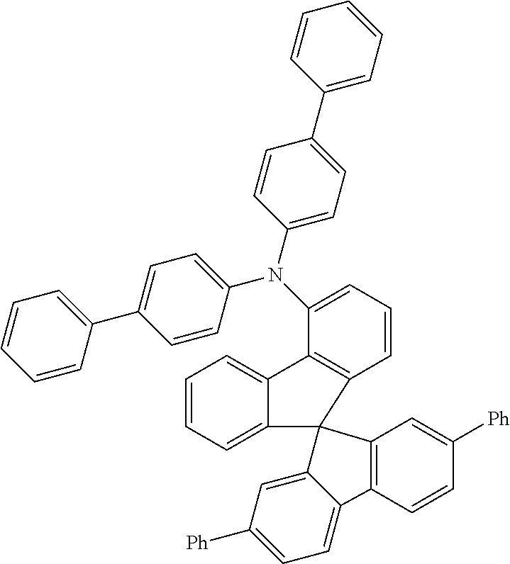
C1=CC=C(C2=CC=C(N(C3=CC=CC4=C3C3=CC=CC=C3C43C4=CC([Ph])=CC=C4C4=C3C=C([Ph])C=C4)C3=CC=C(C4=CC=CC=C4)C=C3)C=C2)C=C1
